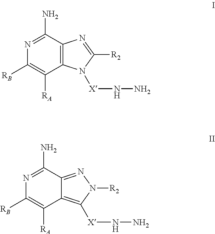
C1([RB])=C([RA])C2=C(C(N)=N1)N=C([R2])N2[X]NN.C1([RB])=C([RA])C2=C([X]NN)N([R2])N=C2C(N)=N1
